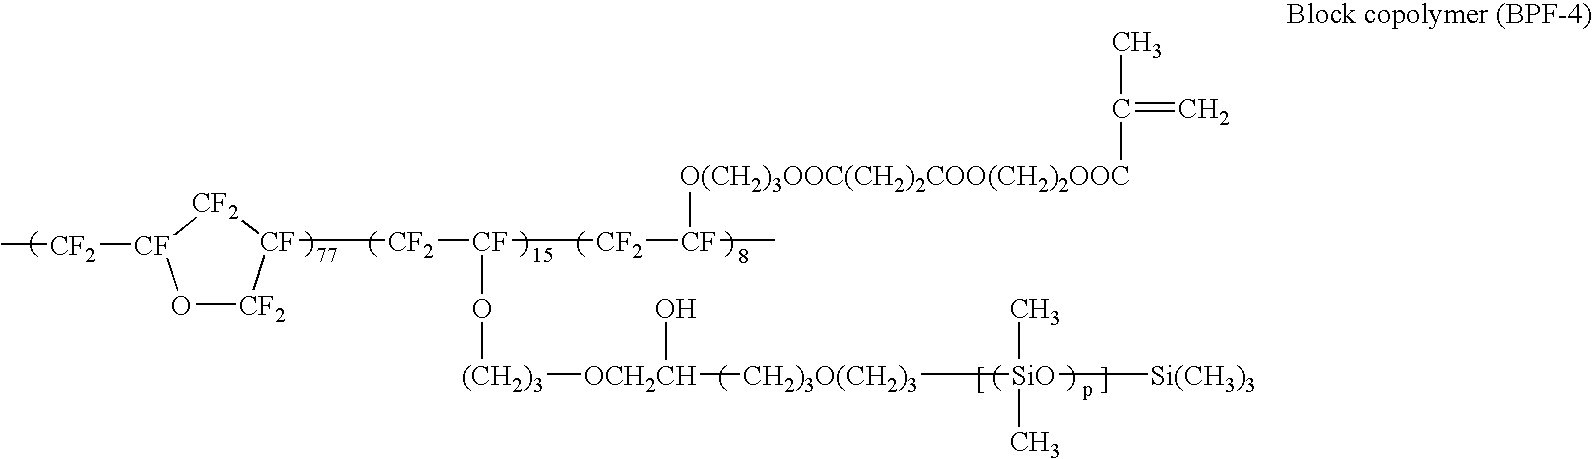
C[CF2][CF]1O[CF2][CF]([CF2][CF](O[(CH2)3][OCH2CH](O)[CH2)3O(CH2)3][SiO]([Si(CH3)3])(C)C)[CF2][CF](C)[O(CH2)3OOC(CH2)2COO(CH2)2OOC]C(=C)C)[CF2]1
